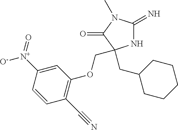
N1C(=N)N(C)C(=O)C1(CC1CCCCC1)COC1=C(C#N)C=CC([N+](=O)[O-])=C1
